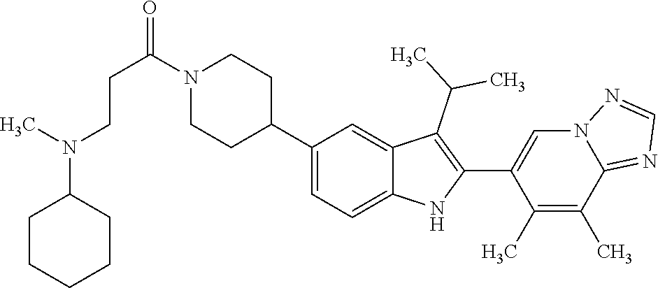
N1(C(CCN(C2CCCCC2)C)=O)CCC(C2=CC=C3C(=C2)C(C(C)C)=C(C2=CN4C(=NC=N4)C(C)=C2C)N3)CC1
